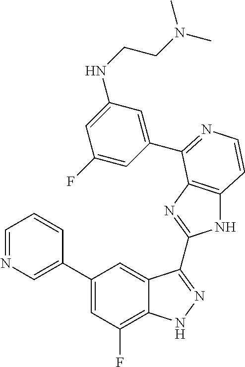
C1=C(C2=CC(F)=C3C(=C2)C(C2=NC4=C(N2)C=CN=C4C2=CC(NCCN(C)C)=CC(F)=C2)=NN3)C=CC=N1
